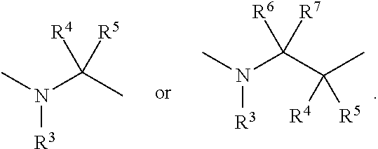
CN(C(C)([R4])[R5])[R3].CN(C(C(C)([R4])[R5])([R6])[R7])[R3]
